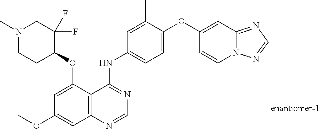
N1(C)CCC(OC2=CC(OC)=CC3=C2C(NC2=CC=C(OC4=CC5=NC=NN5C=C4)C(C)=C2)=NC=N3)C(F)(F)C1
